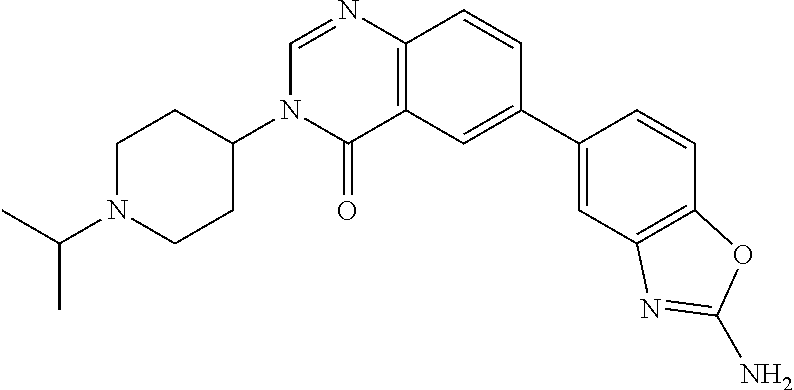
C1(=O)C2=C(N=CN1C1CCN(C(C)C)CC1)C=CC(C1=CC3=C(C=C1)OC(N)=N3)=C2
